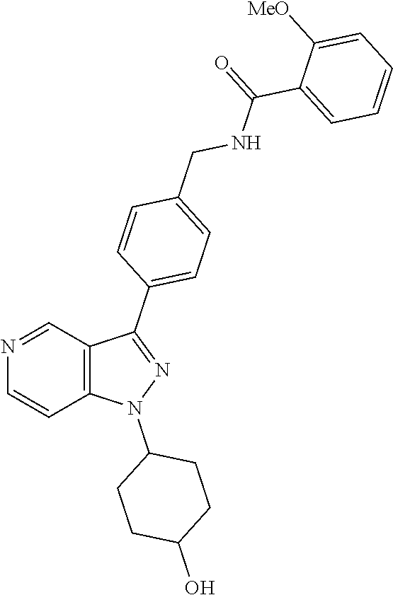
C12=C(C=NC=C1)C(C1=CC=C(CNC(C3=CC=CC=C3[MeO])=O)C=C1)=NN2C1CCC(O)CC1
